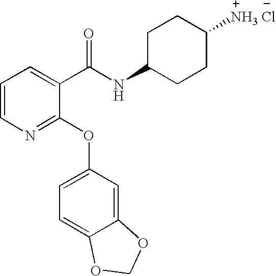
N1=C(OC2=CC=C3C(=C2)OCO3)C(C(NC2CCC([NH3 Cl])CC2)=O)=CC=C1
